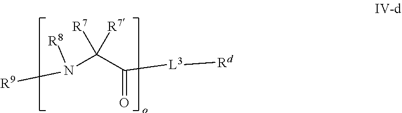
N(C(C(=O)[L3][Rd])([R7])[R7])([R9])[R8]
